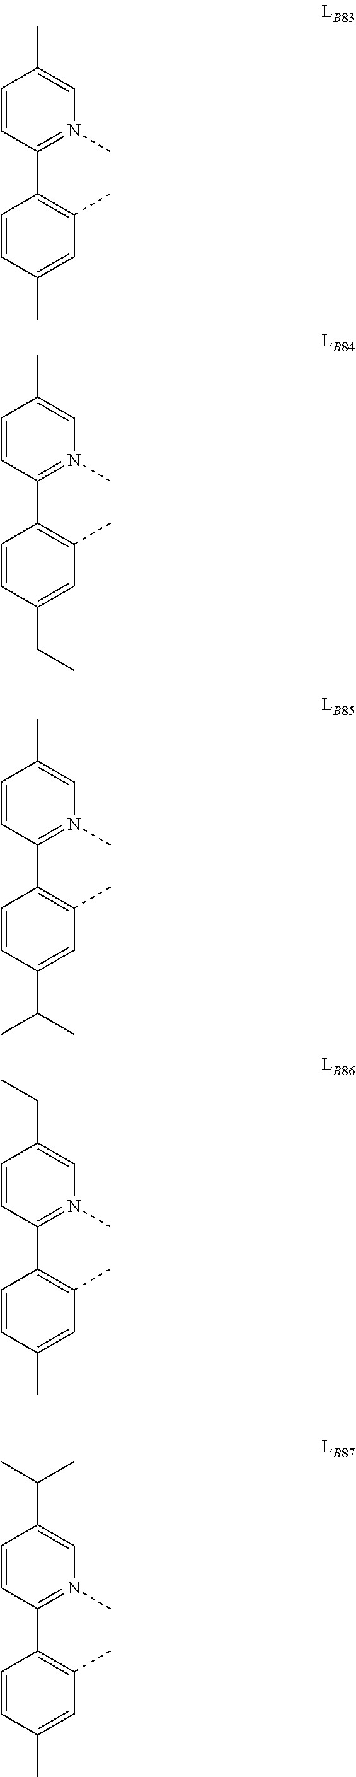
C1=CC(C)=CC(C)=C1C1=N(C)C=C(C)C=C1.C1=CC(CC)=CC(C)=C1C1=N(C)C=C(C)C=C1.C1=CC(C(C)C)=CC(C)=C1C1=N(C)C=C(C)C=C1.C1=CC(C)=CC(C)=C1C1=N(C)C=C(CC)C=C1.C1=CC(C)=CC(C)=C1C1=N(C)C=C(C(C)C)C=C1
